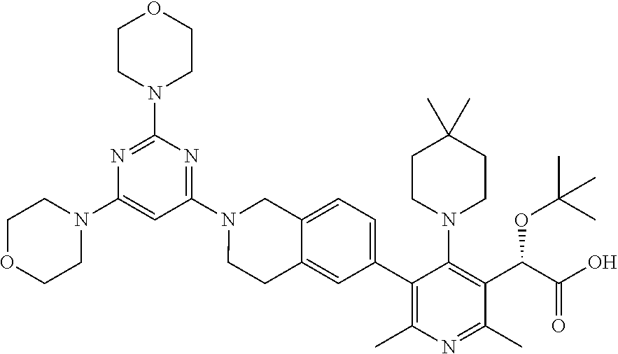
C1(N2CCOCC2)=CC(N2CCC3=CC(C4=C(C)N=C(C)C(C(C(=O)O)OC(C)(C)C)=C4N4CCC(C)(C)CC4)=CC=C3C2)=NC(N2CCOCC2)=N1
